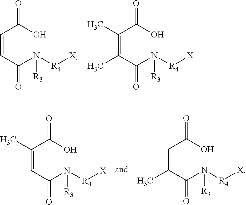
C(=CC(N([R4][X])[R3])=O)C(O)=O.C(=C(C(N([R4][X])[R3])=O)C)(C(O)=O)C.C(=CC(N([R4][X])[R3])=O)(C(O)=O)C.C(=C(C(N([R4][X])[R3])=O)C)C(O)=O
